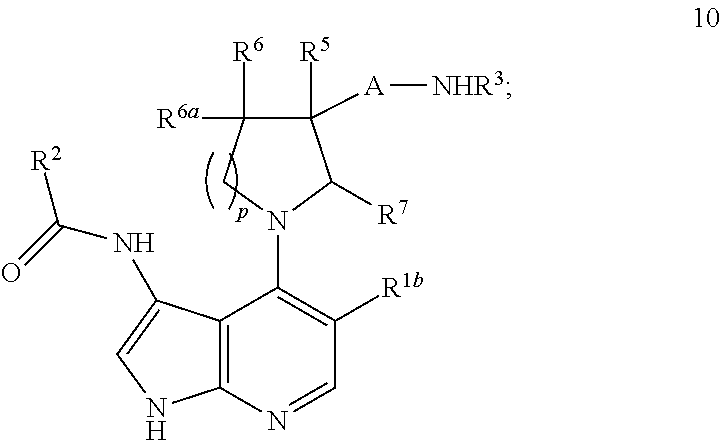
C12=C(N=CC([R1b])=C1N1C([R7])C([R5])([A][NHR3])C([R6])([R6a])C1)NC=C2NC([R2])=O
